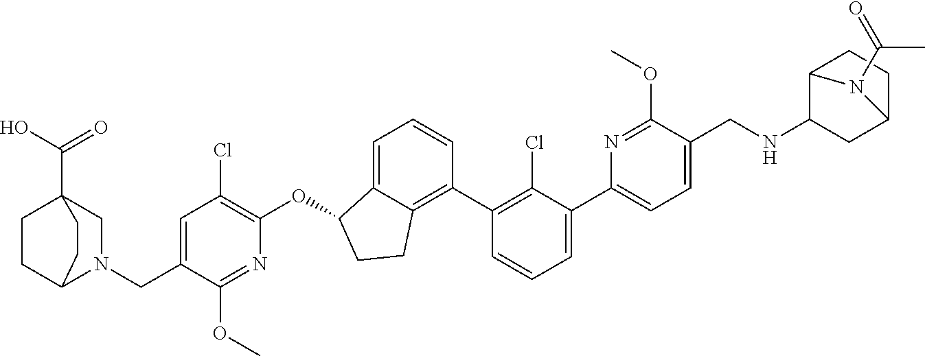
O(C1C2=CC=CC(C3=C(Cl)C(C4=CC=C(CNC5CC6CCC5N6C(=O)C)C(OC)=N4)=CC=C3)=C2CC1)C1=C(Cl)C=C(CN2CC3(C(O)=O)CCC2CC3)C(OC)=N1
